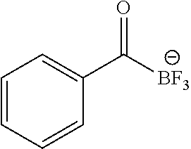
C1=CC=CC(C([BF3])=O)=C1
